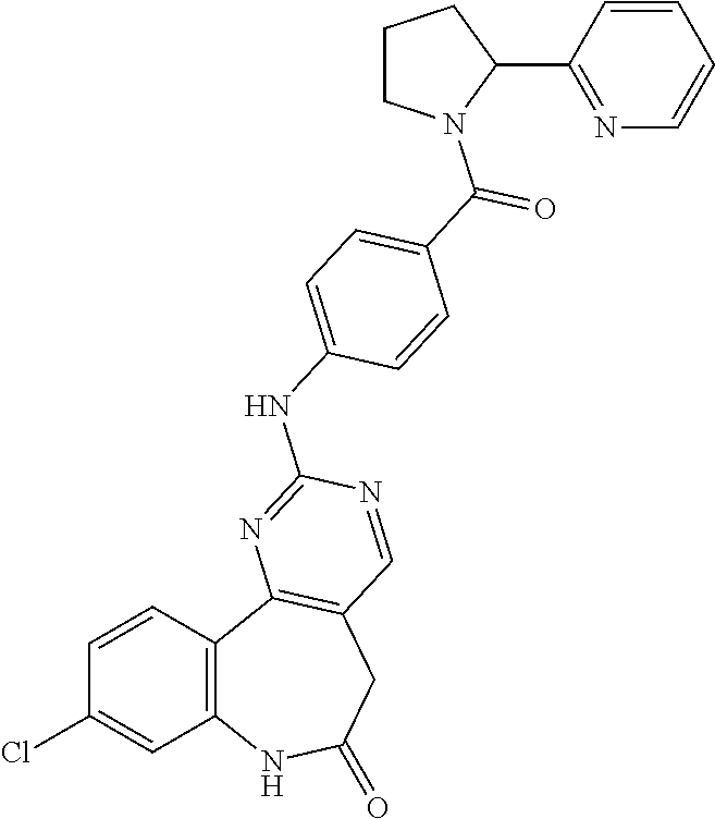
C1=CC2=C(C=C1Cl)NC(=O)CC1=C2N=C(NC2=CC=C(C(=O)N3CCCC3C3=NC=CC=C3)C=C2)N=C1
